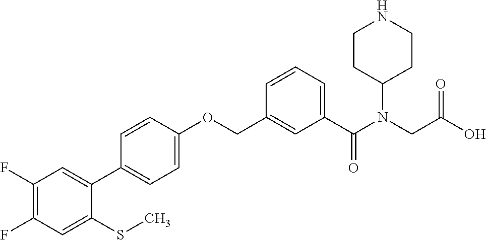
C1(F)=C(F)C=C(SC)C(C2=CC=C(OCC3=CC(C(N(CC(O)=O)C4CCNCC4)=O)=CC=C3)C=C2)=C1
